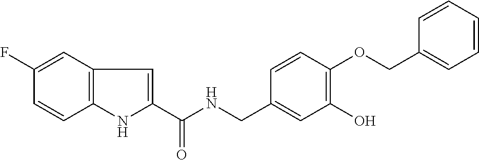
C1(F)=CC2=C(C=C1)NC(C(NCC1=CC(O)=C(OCC3=CC=CC=C3)C=C1)=O)=C2
